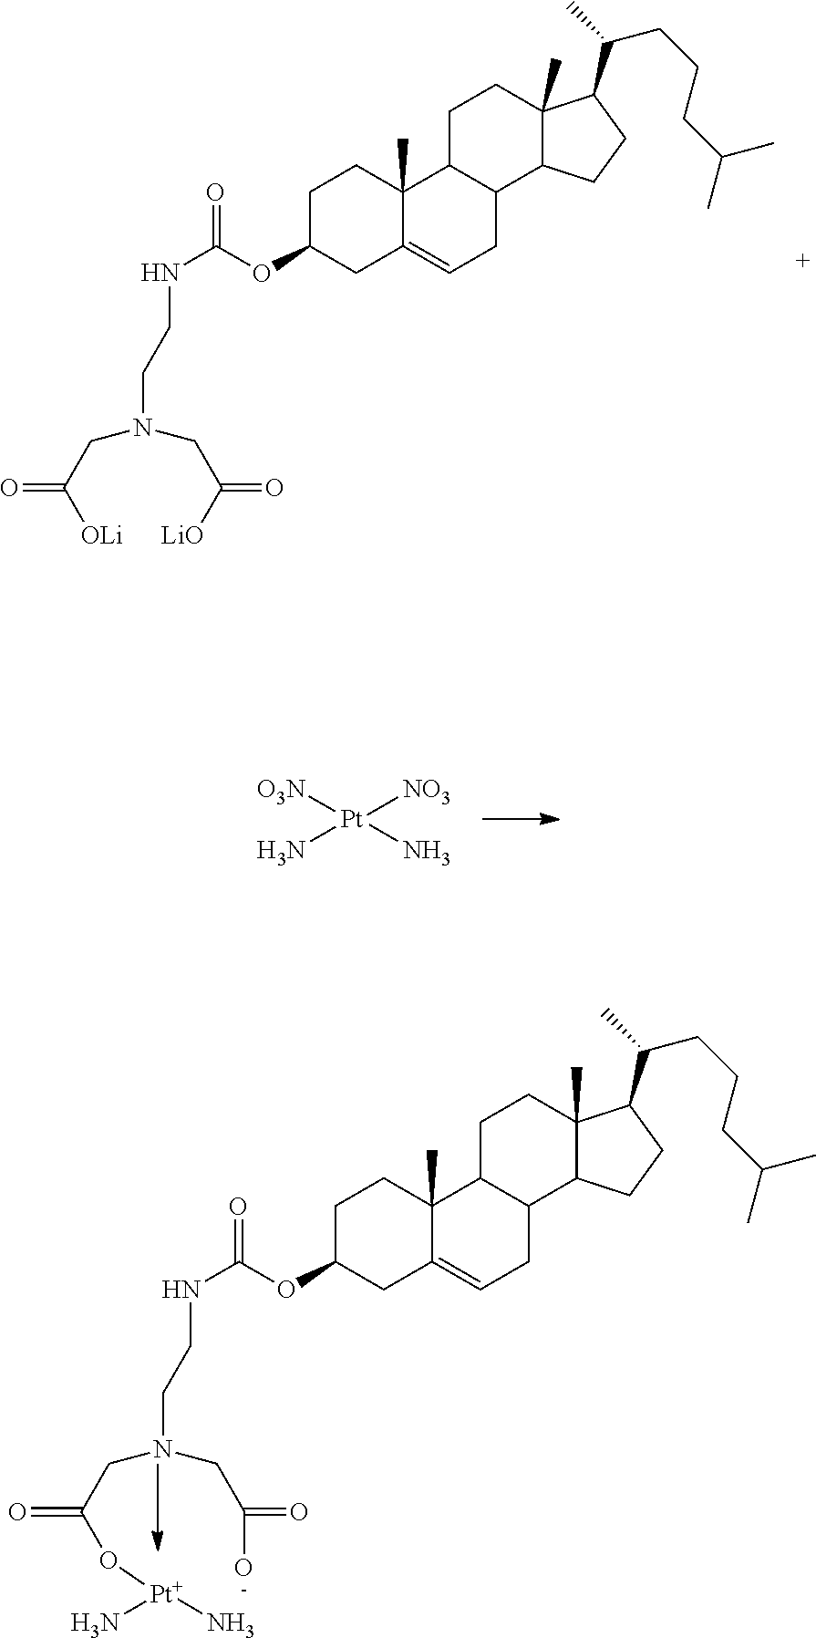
[O3N][Pt]([NO3])(N)N.C1C(OC(NCCN(CC(=O)O[Pt](N)N)CC(=O)O)=O)CC2=CCC3C(C2(C)C1)CCC1(C)C3CCC1C(C)CCCC(C)C.C1C(OC(=O)NCCN(CC(=O)[OLi])CC(=O)[LiO])CC2=CCC3C(C2(C)C1)CCC1(C)C3CCC1C(C)CCCC(C)C
